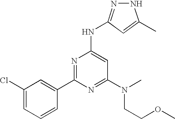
N1N=C(NC2=CC(N(CCOC)C)=NC(C3=CC(Cl)=CC=C3)=N2)C=C1C
